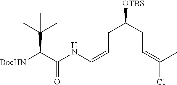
C(C(C)(C)C)(C(NC=CCC([OTBS])CC=C(Cl)C)=O)[BocHN]
